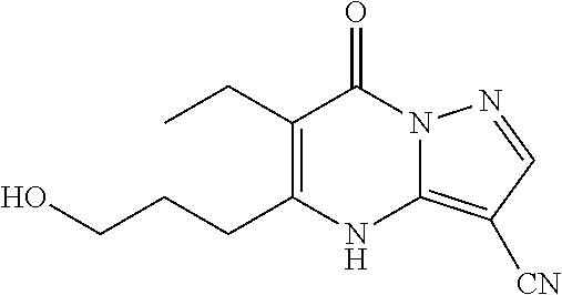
C1(CC)=C(CCCO)NC2=C([CN])C=NN2C1=O
